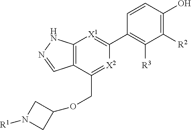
C1([R2])=C(O)C=CC(C2=[X1]C3=C(C(COC4CN([R1])C4)=[X2]2)C=NN3)=C1[R3]
